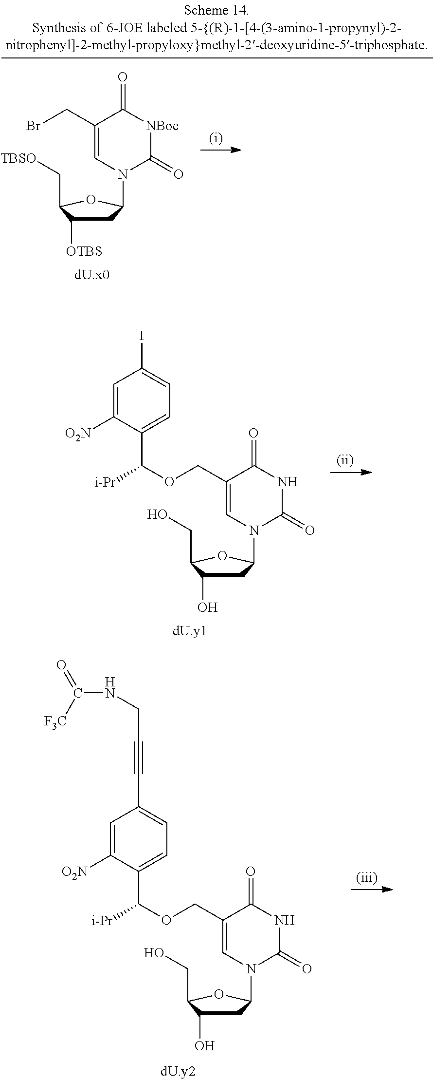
C1(COC([i-Pr])C2=CC=C(I)C=C2[O2N])=CN(C2CC(O)C(CO)O2)C(=O)NC1=O.C1(COC([i-Pr])C2=CC=C(C#CCNC([F3C])=O)C=C2[O2N])=CN(C2CC(O)C(CO)O2)C(=O)NC1=O.C1(CBr)=CN(C2CC([OTBS])C(C[TBSO])O2)C(=O)[NBoc]C1=O
